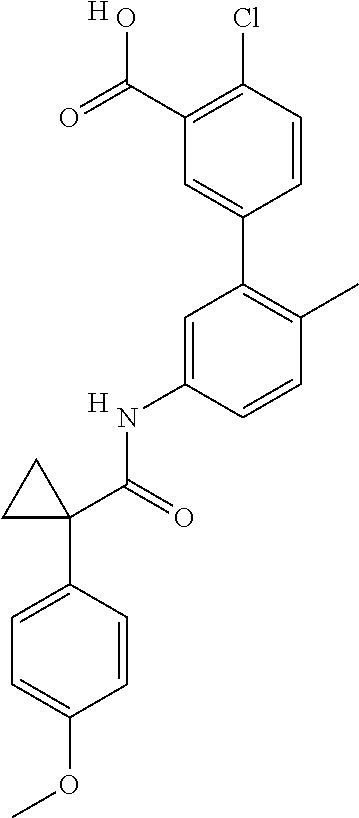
C1=CC(Cl)=C(C(=O)O)C=C1C1=C(C)C=CC(NC(C2(C3=CC=C(OC)C=C3)CC2)=O)=C1.[H].[H]
